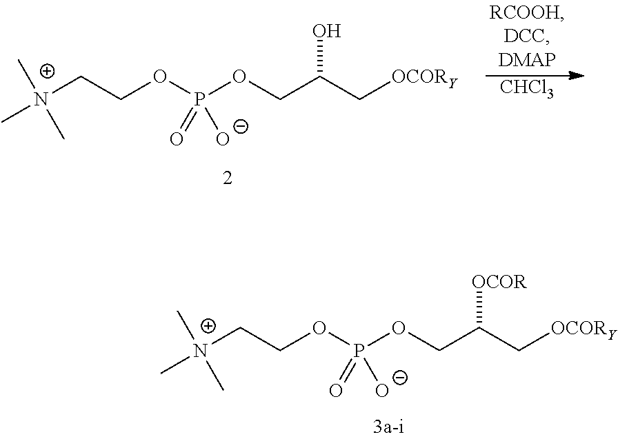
C(COP(OCC(C[OCORY])O)(=O)[O-])[N+](C)(C)C.[CHCl3].C(COP(OCC(C[OCORY])[OCOR])(=O)[O-])[N+](C)(C)C
